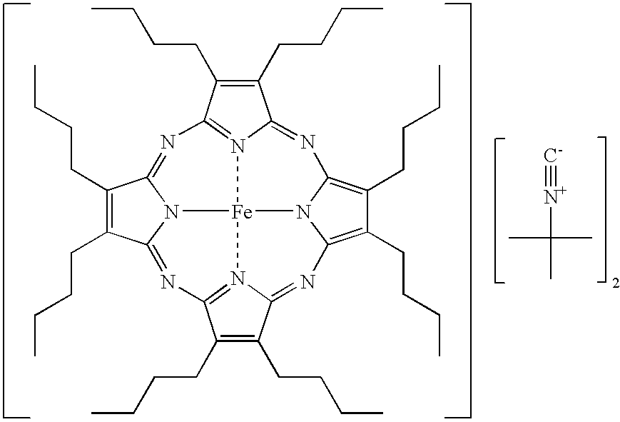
CC(C)([N+]#[C-])C.C1(CCCC)=C(CCCC)C2=N3C1=NC1=C(CCCC)C(CCCC)=C4N1[Fe]31N3C(=N2)C(CCCC)=C(CCCC)C3=NC2=N1C(=N4)C(CCCC)=C2CCCC
